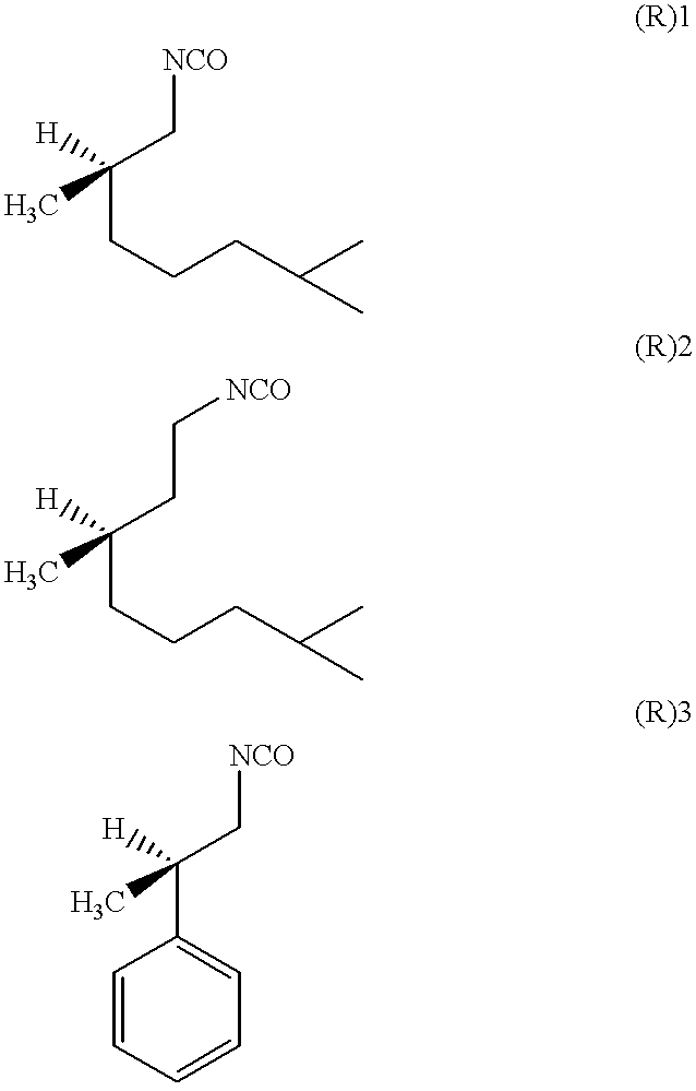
C(CCCC(C)C)(C[NCO])([H])C.C(CCCC(C)C)(CC[NCO])([H])C.C(C1=CC=CC=C1)(C[NCO])([H])C
